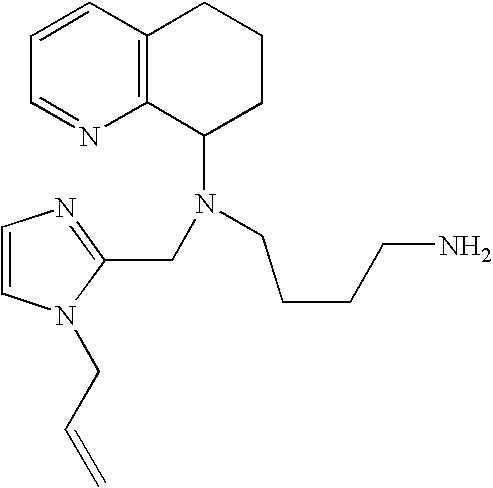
C1=CC2=C(N=C1)C(N(CCCCN)CC1=NC=CN1CC=C)CCC2
